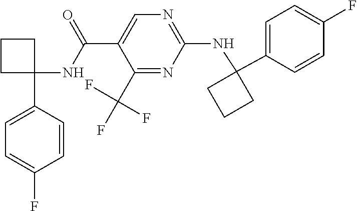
C1(C(NC2(C3=CC=C(F)C=C3)CCC2)=O)=CN=C(NC2(C3=CC=C(F)C=C3)CCC2)N=C1C(F)(F)F
